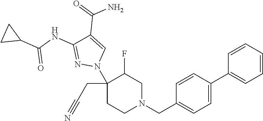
C1(N2C=C(C(=O)N)C(NC(C3CC3)=O)=N2)(CC#N)CCN(CC2=CC=C(C3=CC=CC=C3)C=C2)CC1F
